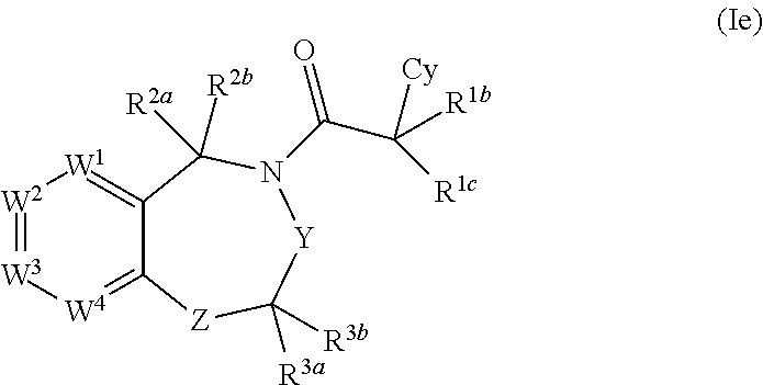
[W2]1=[W3][W4]=C2C(=[W1]1)C([R2a])([R2b])N(C(C([R1b])([R1c])[Cy])=O)[Y]C([R3a])([R3b])[Z]2
